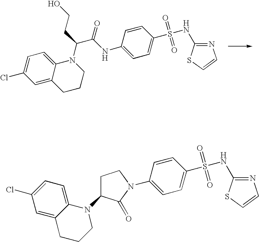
C1=C2C(=CC=C1Cl)N(C(CCO)C(NC1=CC=C(S(=O)(=O)NC3=NC=CS3)C=C1)=O)CCC2.C1(N2C(=O)C(N3C4=CC=C(Cl)C=C4CCC3)CC2)=CC=C(S(=O)(=O)NC2=NC=CS2)C=C1
